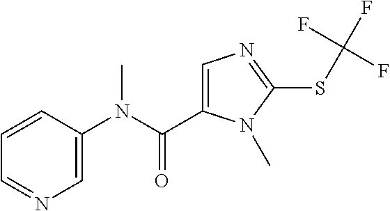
C1=CC(N(C(=O)C2=CN=C(SC(F)(F)F)N2C)C)=CN=C1
